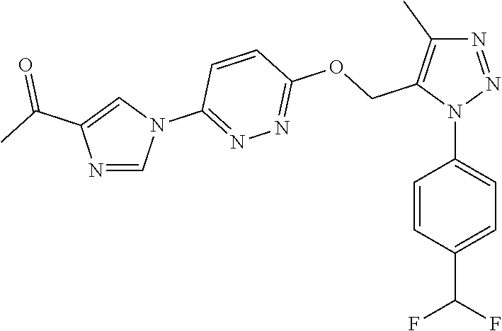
N1=NN(C2=CC=C(C(F)F)C=C2)C(COC2=NN=C(N3C=C(C(C)=O)N=C3)C=C2)=C1C
